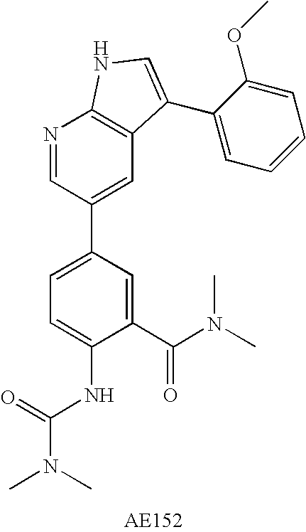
C1(C(N(C)C)=O)=CC(C2=CC3=C(N=C2)NC=C3C2=CC=CC=C2OC)=CC=C1NC(N(C)C)=O
